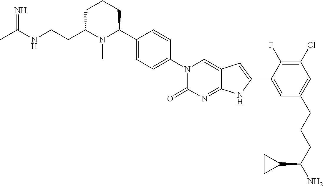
CC(NCCC1N(C)C(C2=CC=C(N3C(=O)N=C4C(=C3)C=C(C3=CC(CCCC(N)C5CC5)=CC(Cl)=C3F)N4)C=C2)CCC1)=N
